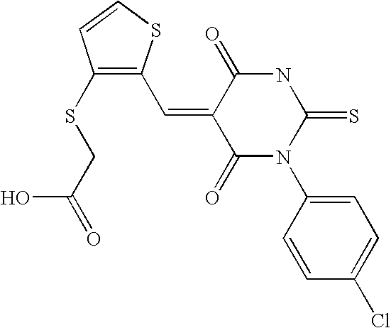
C(=C1C(=O)N(C2=CC=C(Cl)C=C2)C(=S)NC1=O)C1=C(SCC(O)=O)C=CS1
